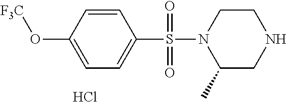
C1(O[F3C])=CC=C(S(N2C(C)CNCC2)(=O)=O)C=C1.Cl
